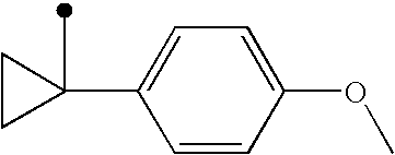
C1(C2(C)CC2)=CC=C(OC)C=C1
